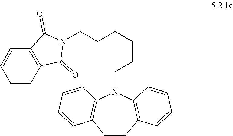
C1CC2=C(N(CCCCCCN3C(=O)C4=C(C3=O)C=CC=C4)C3=C1C=CC=C3)C=CC=C2
